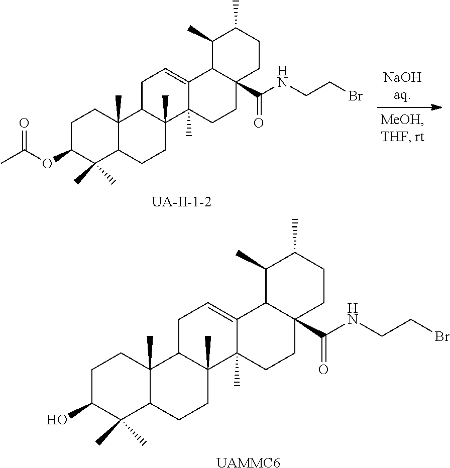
C1C(O)C(C)(C)C2C(C)(C1)C1C(C)(CC2)C2(C)C(=CC1)C1C(C(NCCBr)=O)(CC2)CCC(C)C1C.[UAMMC6].C1C(OC(C)=O)C(C)(C)C2C(C)(C1)C1C(C)(CC2)C2(C)C(=CC1)C1C(C(NCCBr)=O)(CC2)CCC(C)C1C.[UA-II-1-2]
